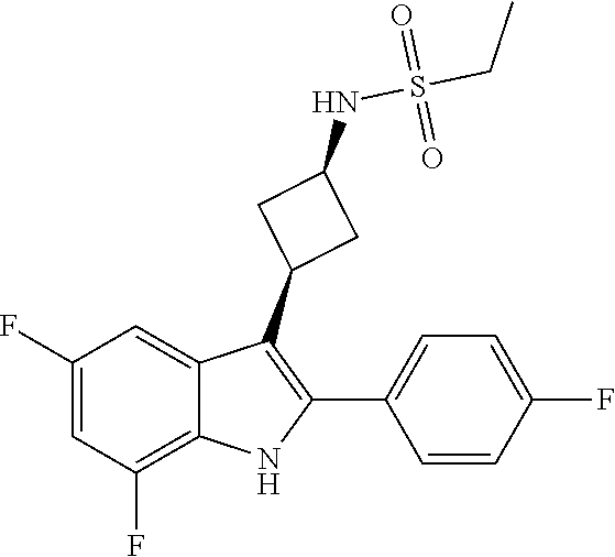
O=S(=O)(CC)NC1CC(C2=C(C3=CC=C(F)C=C3)NC3=C(F)C=C(F)C=C23)C1
